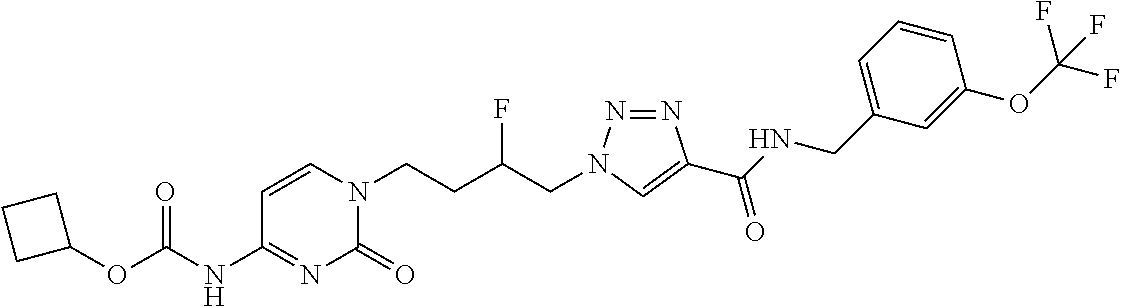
C1(NC(=O)OC2CCC2)=NC(=O)N(CCC(CN2N=NC(C(NCC3=CC=CC(OC(F)(F)F)=C3)=O)=C2)F)C=C1
